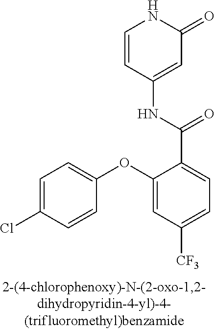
O(C1=CC([CF3])=CC=C1C(=O)NC1=CC(=O)NC=C1)C1=CC=C(Cl)C=C1
